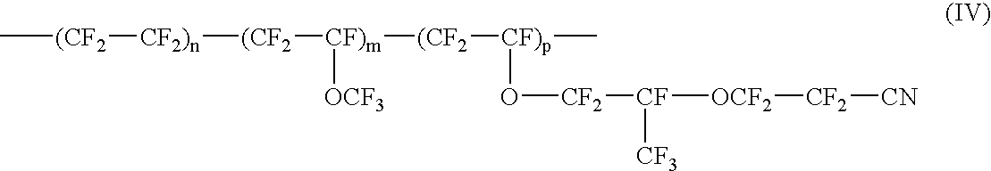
C[(CF2][CF2)n][(CF2][CF)m]([(CF2][CF)p](C)O[CF2][CF]([OCF2][CF2][CN])[CF3])[OCF3]
